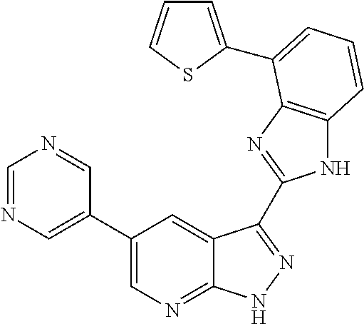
C1(C2=CN=C3C(=C2)C(C2=NC4=C(N2)C=CC=C4C2=CC=CS2)=NN3)=CN=CN=C1
